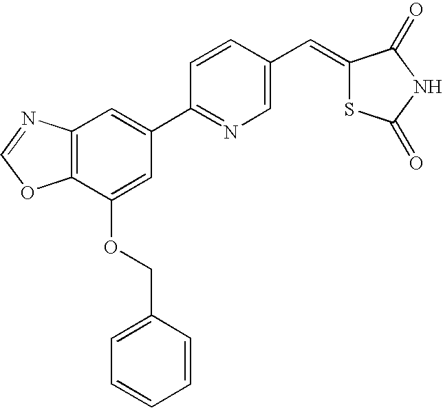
C1=NC2=C(O1)C(OCC1=CC=CC=C1)=CC(C1=NC=C(C=C3SC(=O)NC3=O)C=C1)=C2
